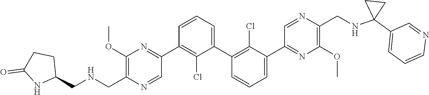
C1(OC)=C(C[HN]CC2CCC(=O)N2)N=CC(C2=C(Cl)C(C3=C(Cl)C(C4=NC(OC)=C(CNC5(C6=CC=CN=C6)CC5)N=C4)=CC=C3)=CC=C2)=N1
